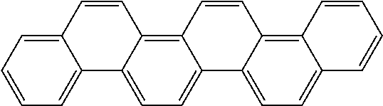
C12=CC=CC=C1C1=CC=C3C(=C1C=C2)C=CC1=C2C(=CC=C31)C=CC=C2
